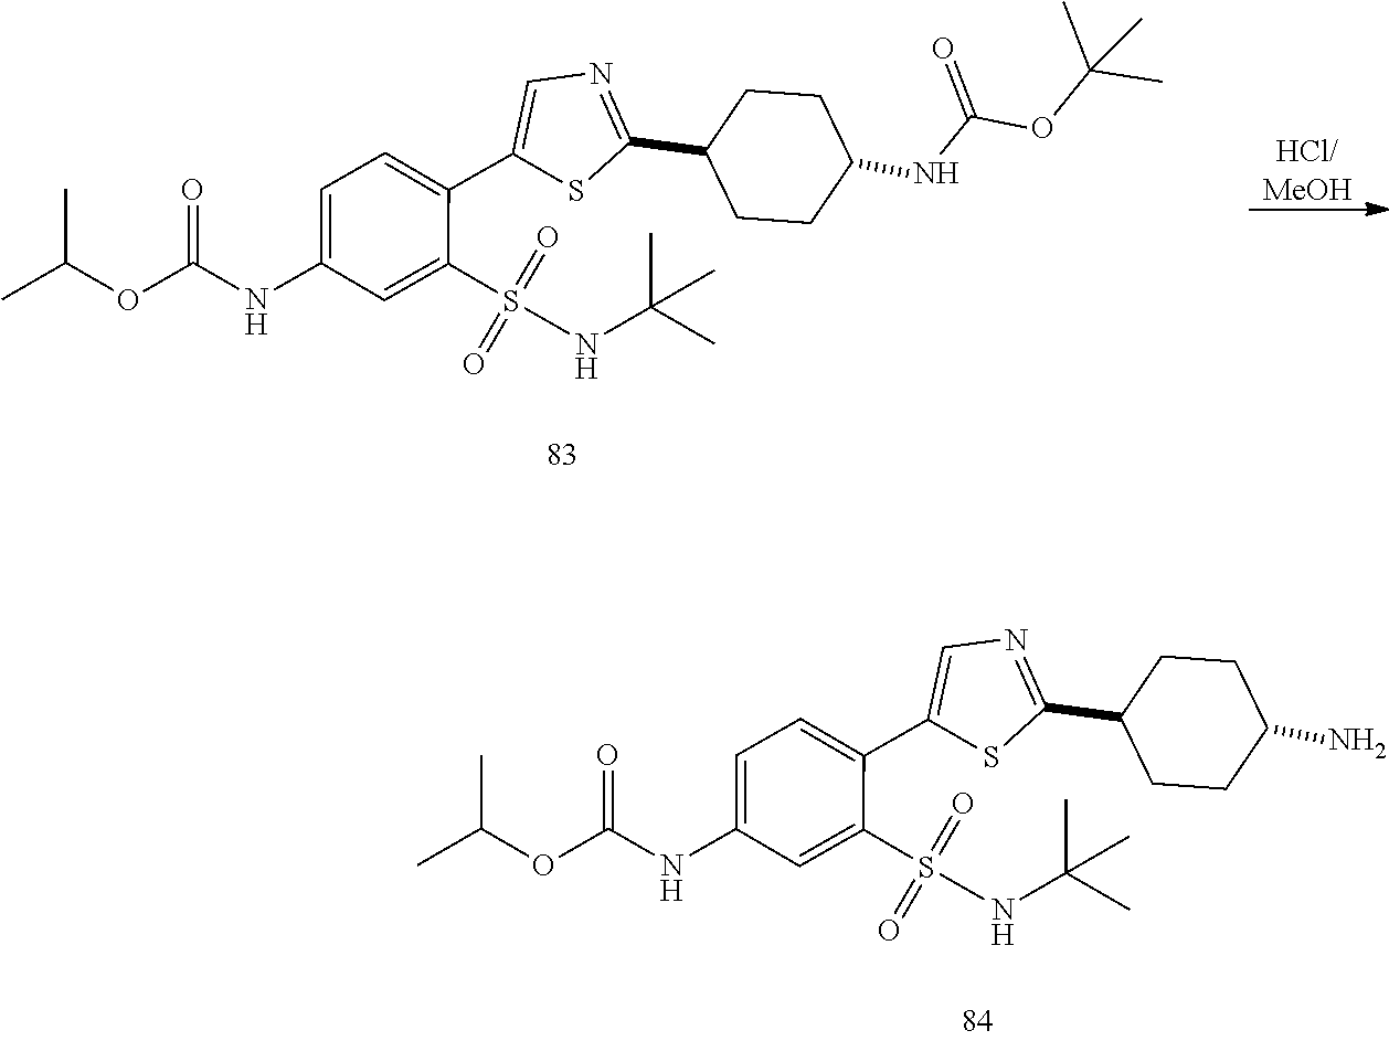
N(C1=CC=C(C2=CN=C(C3CCC(NC(OC(C)(C)C)=O)CC3)S2)C(S(NC(C)(C)C)(=O)=O)=C1)C(OC(C)C)=O.N(C1=CC=C(C2=CN=C(C3CCC(N)CC3)S2)C(S(NC(C)(C)C)(=O)=O)=C1)C(OC(C)C)=O
